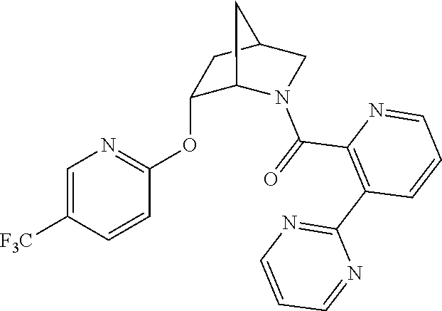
C1=C([F3C])C=CC(OC2C3N(C(=O)C4=C(C5=NC=CC=N5)C=CC=N4)CC(C2)C3)=N1
